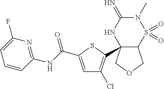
C1=C(C(NC2=NC(F)=CC=C2)=O)SC(C23C(COC2)S(=O)(=O)N(C)C(=N)N3)=C1Cl
